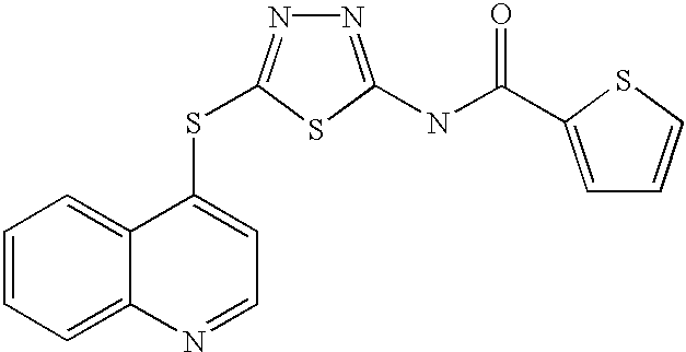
C1=CC=C2C(=C1)C(SC1=NN=C(NC(=O)C3=CC=CS3)S1)=CC=N2
